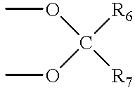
COC(OC)([R6])[R7]
